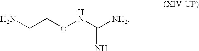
NCCONC([NH2])=N
